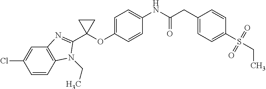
C1=C(OC2(C3=NC4=C(C=CC(Cl)=C4)N3CC)CC2)C=CC(NC(CC2=CC=C(S(=O)(=O)CC)C=C2)=O)=C1
